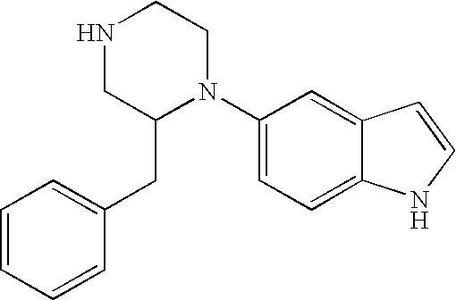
C1=CC=CC(CC2N(C3=CC=C4C(=C3)C=CN4)CCNC2)=C1
